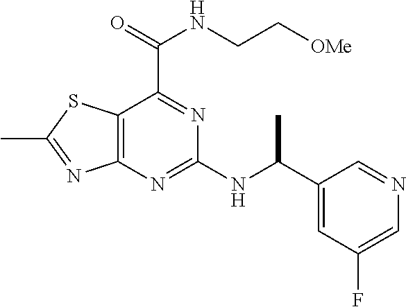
C12=C(N=C(NC(C3=CC(F)=CN=C3)C)N=C1C(=O)NCC[OMe])N=C(C)S2
